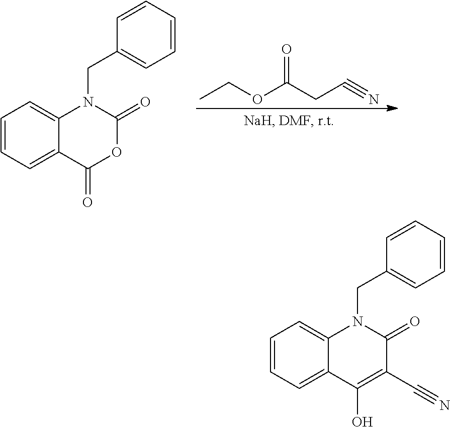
CCOC(CC#N)=O.C1=CC=C2C(=C1)N(CC1=CC=CC=C1)C(=O)OC2=O.C1=CC=C2C(=C1)N(CC1=CC=CC=C1)C(=O)C(C#N)=C2O
